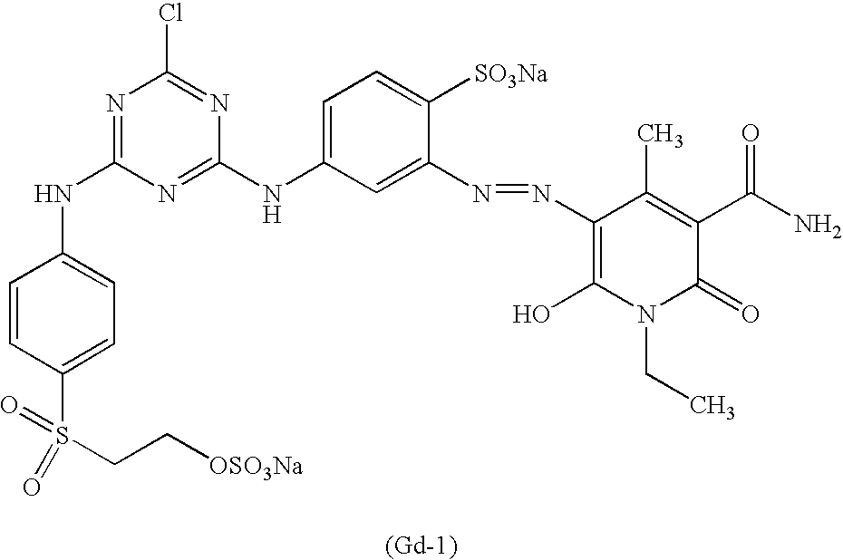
N1=C(NC2=CC=C(S(=O)(=O)CC[OSO3Na])C=C2)N=C(NC2=CC=C([SO3Na])C(N=NC3=C(O)N(CC)C(=O)C(C(=O)N)=C3C)=C2)N=C1Cl.[(Gd-1)]
